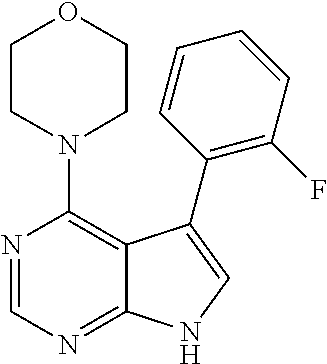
C12=NC=NC(N3CCOCC3)=C1C(C1=C(F)C=CC=C1)=CN2
